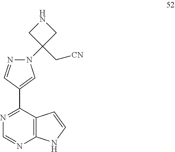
C12=C(C(C3=CN(C4(C[CN])CNC4)N=C3)=NC=N1)C=CN2
